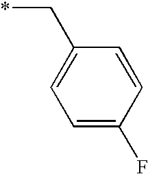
C1=C(F)C=CC(C*)=C1
